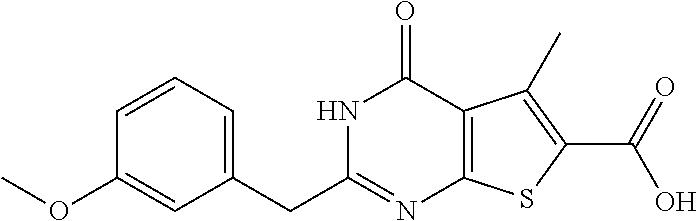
C1=CC=C(CC2=NC3=C(C(=O)N2)C(C)=C(C(O)=O)S3)C=C1OC
